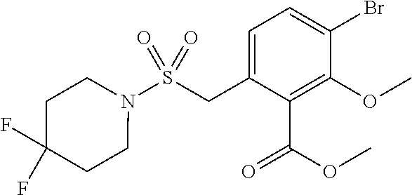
C1=C(CS(=O)(=O)N2CCC(F)(F)CC2)C(C(=O)OC)=C(OC)C(Br)=C1
